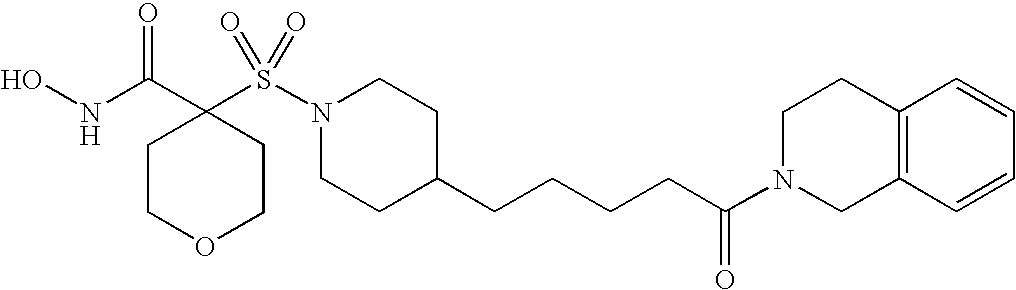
ONC(C1(S(N2CCC(CCCCC(N3CC4=C(CC3)C=CC=C4)=O)CC2)(=O)=O)CCOCC1)=O
